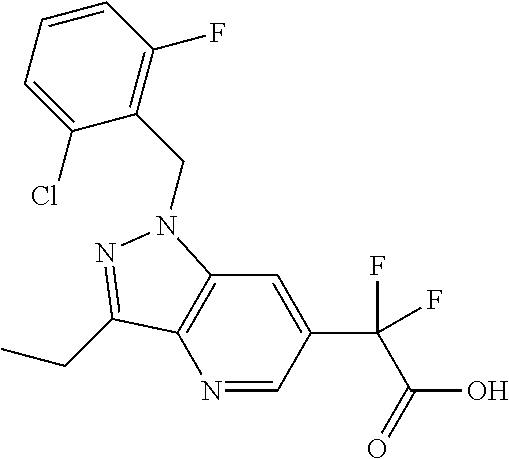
N1=CC(C(C(O)=O)(F)F)=CC2=C1C(CC)=NN2CC1=C(F)C=CC=C1Cl
